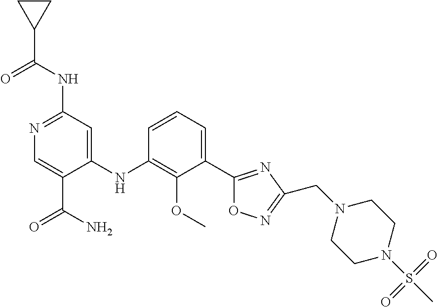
O=C(NC1=NC=C(C(N)=O)C(NC2=C(OC)C(C3=NC(CN4CCN(S(=O)(C)=O)CC4)=NO3)=CC=C2)=C1)C1CC1
